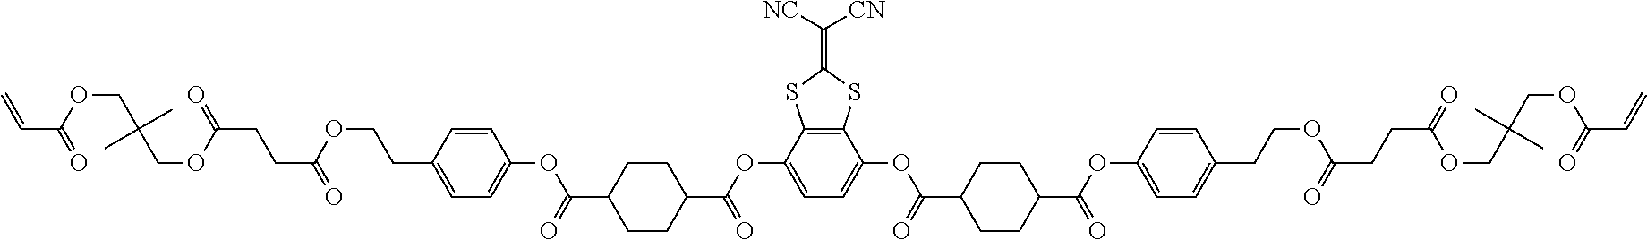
C(C(=O)OCC(COC(CCC(OCCC1=CC=C(OC(=O)C2CCC(C(=O)OC3=CC=C(OC(=O)C4CCC(C(=O)OC5=CC=C(CCOC(=O)CCC(OCC(C)(C)COC(=O)C=C)=O)C=C5)CC4)C4=C3SC(=C([CN])[NC])S4)CC2)C=C1)=O)=O)(C)C)=C
